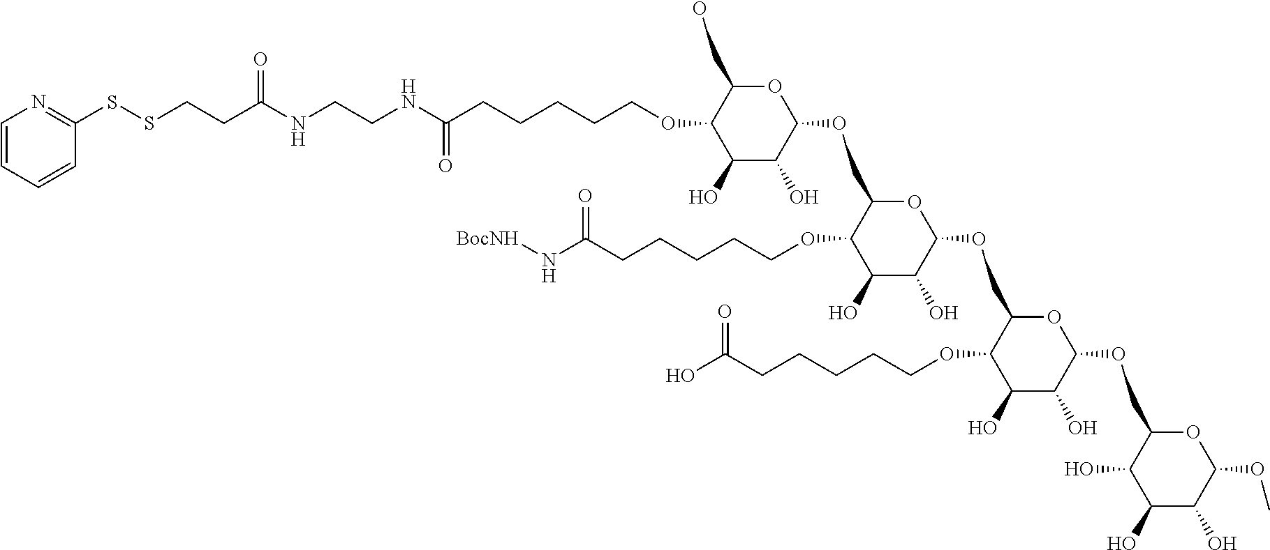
OCC1C(OCCCCCC(NCCNC(CCSSC2=NC=CC=C2)=O)=O)C(O)C(O)C(OCC2C(OCCCCCC(N[BocNH])=O)C(O)C(O)C(OCC3C(OCCCCCC(O)=O)C(O)C(O)C(OCC4C(O)C(O)C(O)C(OC)O4)O3)O2)O1
